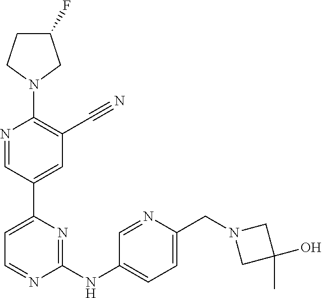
C1(F)CCN(C2=C(C#N)C=C(C3=CC=NC(NC4=CC=C(CN5CC(C)(O)C5)N=C4)=N3)C=N2)C1
